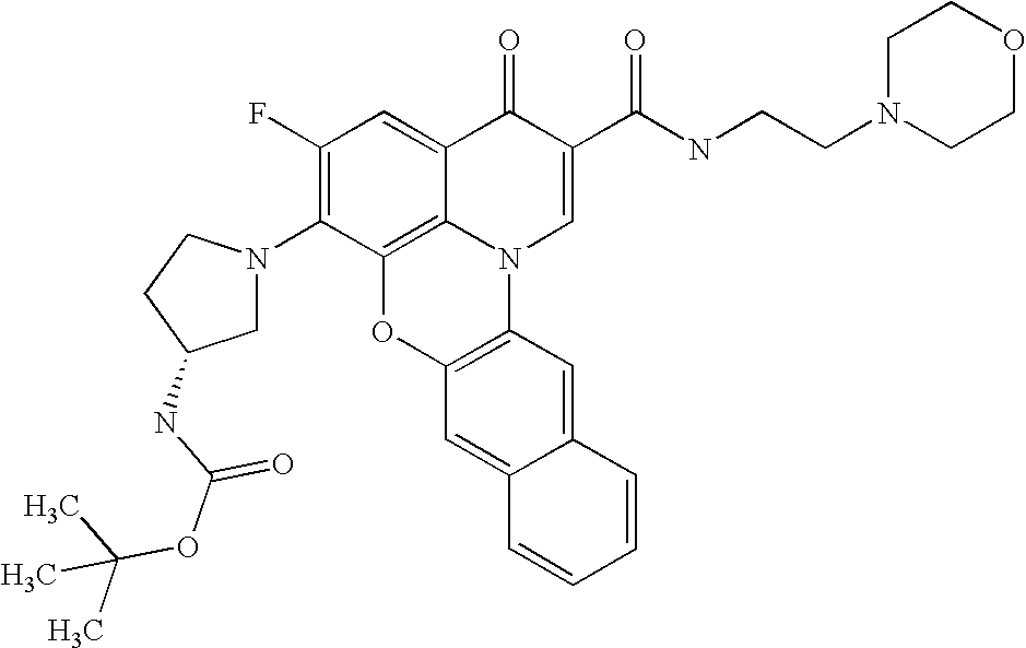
C1(F)=C(N2CC(NC(OC(C)(C)C)=O)CC2)C2=C3C(=C1)C(=O)C(C(NCCN1CCOCC1)=O)=CN3C1=C(O2)C=C2C(=C1)C=CC=C2
